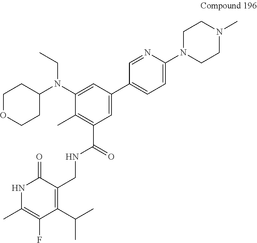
C1OCCC(N(CC)C2=CC(C3=CC=C(N4CCN(C)CC4)N=C3)=CC(C(NCC3=C(C(C)C)C(F)=C(C)NC3=O)=O)=C2C)C1
